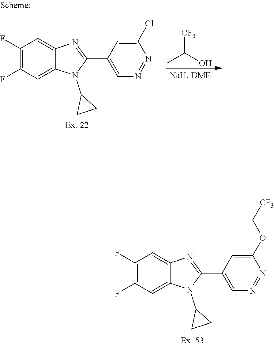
C1(F)=C(F)C=C2C(=C1)N=C(C1=CN=NC(OC([CF3])C)=C1)N2C1CC1.C1(F)=C(F)C=C2C(=C1)N=C(C1=CN=NC(Cl)=C1)N2C1CC1.[CF3]C(O)C
